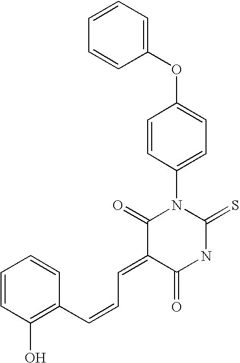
C1(OC2=CC=C(N3C(=O)C(=CC=CC4=C(O)C=CC=C4)C(=O)NC3=S)C=C2)=CC=CC=C1
